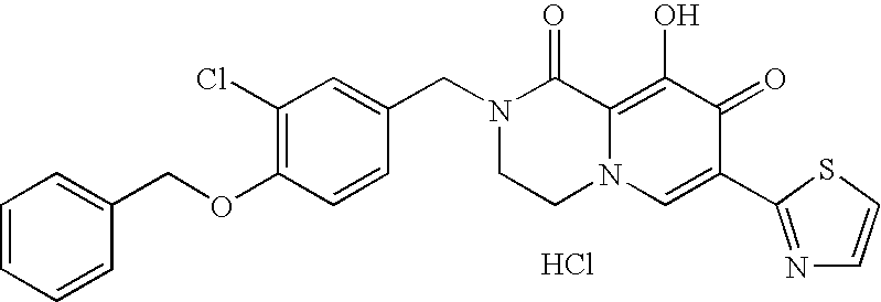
C1(Cl)=C(OCC2=CC=CC=C2)C=CC(CN2CCN3C(=C(O)C(=O)C(C4=NC=CS4)=C3)C2=O)=C1.Cl
